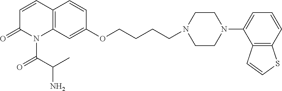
C1=CC2=C(N(C(C(N)C)=O)C1=O)C=C(OCCCCN1CCN(C3=CC=CC4=C3C=CS4)CC1)C=C2
